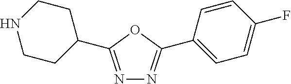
N1=C(C2CCNCC2)OC(C2=CC=C(F)C=C2)=N1
